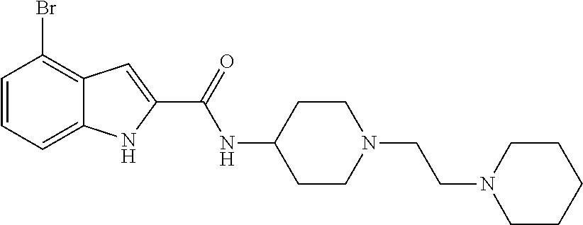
C1=CC=C2C(=C1Br)C=C(C(=O)NC1CCN(CCN3CCCCC3)CC1)N2
